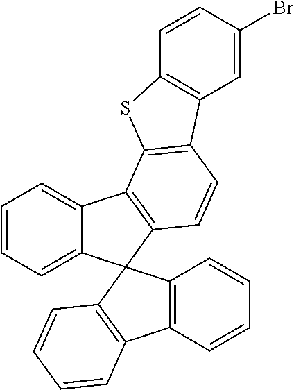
C1=CC=C2C(=C1)C1=C(C=CC3=C1SC1=C3C=C(Br)C=C1)C21C2=C(C=CC=C2)C2=C1C=CC=C2
